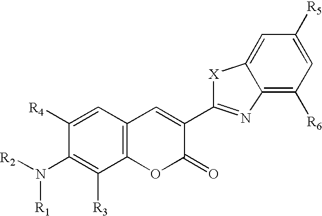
C12=C(C=C([R4])C(N([R2])[R1])=C1[R3])C=C(C1=NC3=C([R6])C=C([R5])C=C3[X]1)C(=O)O2
